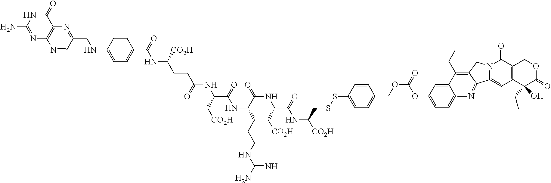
N1=C(N)NC(=O)C2=C1N=CC(CNC1=CC=C(C(NC(CCC(NC(C[CO2H])C(NC(C(=O)NC(C[CO2H])C(NC(CSSC3=CC=C(COC(=O)OC4=CC=C5C(=C4)C(CC)=C4CN6C(=CC7=C(C6=O)COC(=O)C7(CC)O)C4=N5)C=C3)[CO2H])=O)CCCNC(N)=N)=O)=O)[CO2H])=O)C=C1)=N2
